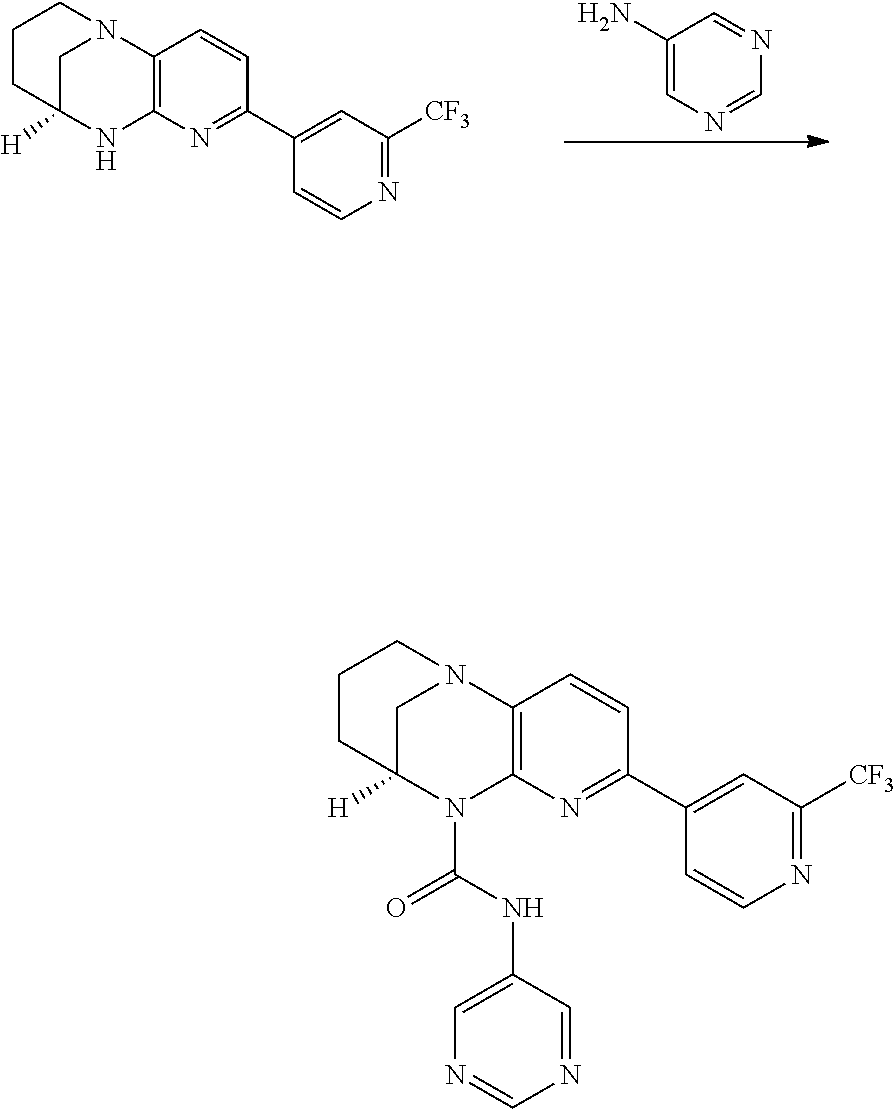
N12C3=C(N(C(NC4=CN=CN=C4)=O)C([H])(C1)CCC2)N=C(C1=CC([CF3])=NC=C1)C=C3.N12C3=C(NC([H])(C1)CCC2)N=C(C1=CC([CF3])=NC=C1)C=C3.NC1=CN=CN=C1
